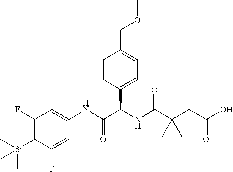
C1(F)=C([Si](C)(C)C)C(F)=CC(NC(=O)C(NC(C(C)(C)CC(=O)O)=O)C2=CC=C(COC)C=C2)=C1
